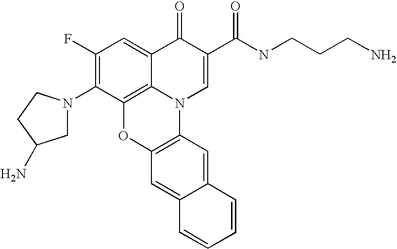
C1(F)=C(N2CC(N)CC2)C2=C3C(=C1)C(=O)C(C(=O)NCCCN)=CN3C1=C(O2)C=C2C(=C1)C=CC=C2
